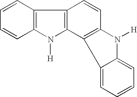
C1=CC=CC2=C1C1=C(N2[H])C2=C(C=C1)N([H])C1=CC=CC=C21
